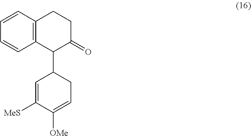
C1=CC2=C(C=C1)C(C1C=C([MeS])C([OMe])=CC1)C(=O)CC2
